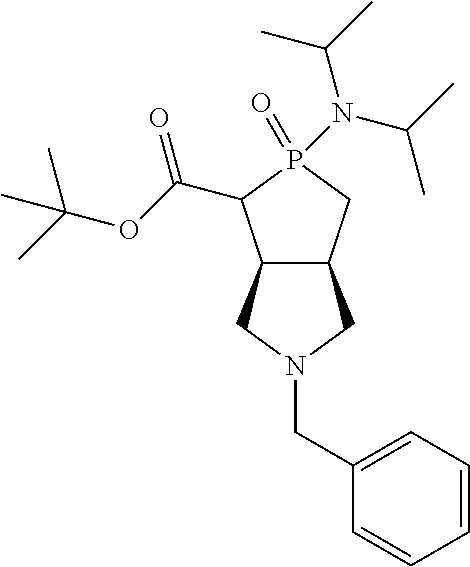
C12C(CP(=O)(N(C(C)C)C(C)C)C1C(OC(C)(C)C)=O)CN(CC1=CC=CC=C1)C2
